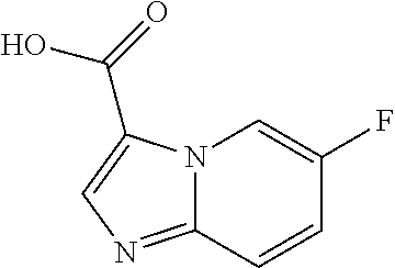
C1=CC2=NC=C(C(=O)O)N2C=C1F
